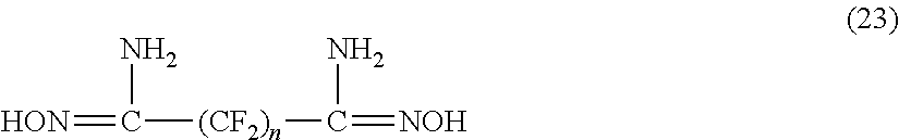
[HON]=C(N)[(CF2)n]C(N)=[NOH]
